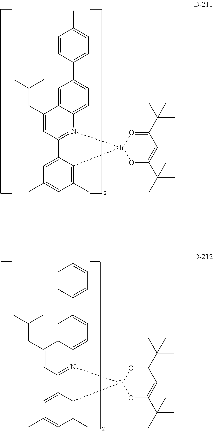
C1=C2C(=CC=C1C1=CC=C(C)C=C1)N1=C(C=C2CC(C)C)C2=CC(C)=CC(C)=C2[Ir]12OC(C(C)(C)C)=CC(C(C)(C)C)=O2.C1=C2C(=CC=C1C1=CC=CC=C1)N1=C(C=C2CC(C)C)C2=CC(C)=CC(C)=C2[Ir]12OC(C(C)(C)C)=CC(C(C)(C)C)=O2
